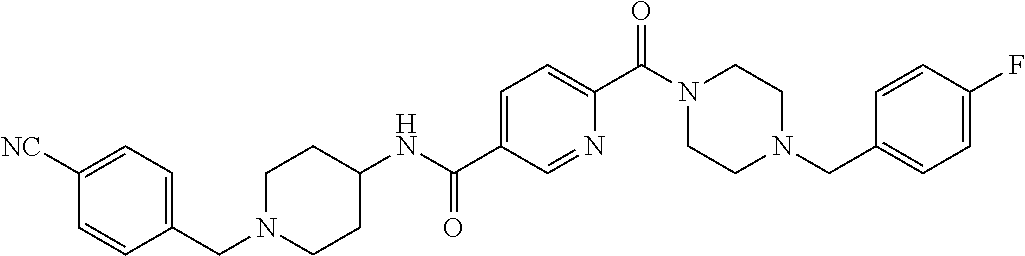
C1([NC])=CC=C(CN2CCC(NC(C3=CC=C(C(N4CCN(CC5=CC=C(F)C=C5)CC4)=O)N=C3)=O)CC2)C=C1
